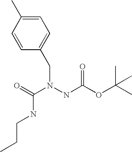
C1=C(C)C=CC(CN(NC(OC(C)(C)C)=O)C(=O)NCCC)=C1
